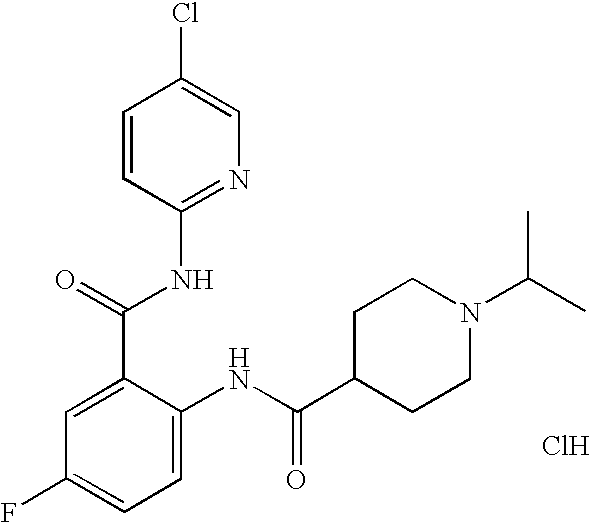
C1=CC(NC(C2=CC(F)=CC=C2NC(C2CCN(C(C)C)CC2)=O)=O)=NC=C1Cl.Cl
